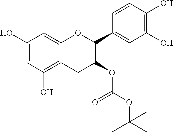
C1=C(O)C=C2C(=C1O)CC(OC(OC(C)(C)C)=O)C(C1=CC(O)=C(O)C=C1)O2
